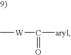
C[W]C([aryl])=O
